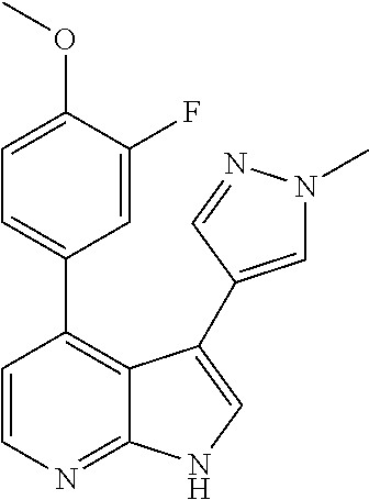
C1=CN=C2C(=C1C1=CC=C(OC)C(F)=C1)C(C1=CN(C)N=C1)=CN2
